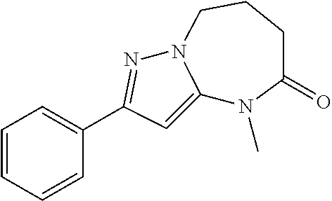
C12=CC(C3=CC=CC=C3)=NN1CCCC(=O)N2C
